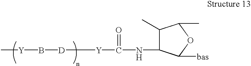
C[Y]B[D][Y]C(=O)NC1C(C)C(C)OC1[bas]
